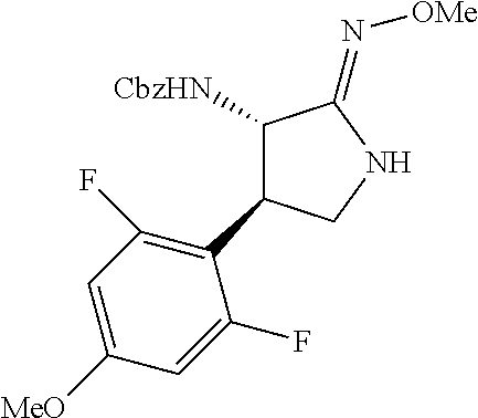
[CbzHN]C1C(C2=C(F)C=C([MeO])C=C2F)CNC1=N[OMe]
